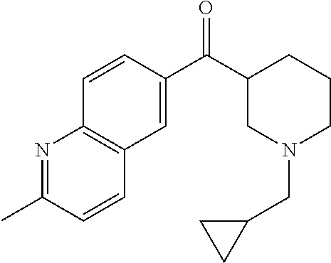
N1=C(C)C=CC2=C1C=CC(C(C1CN(CC3CC3)CCC1)=O)=C2
